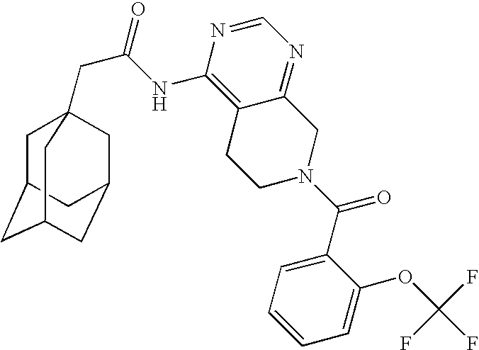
C1C2CC3CC(CC1(CC(=O)NC1=C4C(=NC=N1)CN(C(C1=CC=CC=C1OC(F)(F)F)=O)CC4)C3)C2
